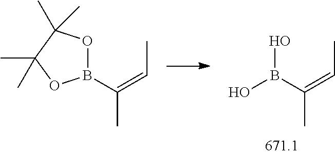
C(C)(=CC)B1OC(C)(C)C(C)(C)O1.C(C)(=CC)B(O)O
